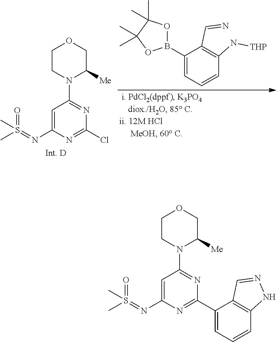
O1B(C2=CC=CC(N[THP])=C2C=N)OC(C)(C)C1(C)C.C1CN(C2=NC(Cl)=NC(N=S(C)(=O)C)=C2)C([Me])CO1.C1CN(C2=NC(C3=CC=CC4=C3C=NN4)=NC(N=S(C)(=O)C)=C2)C([Me])CO1
